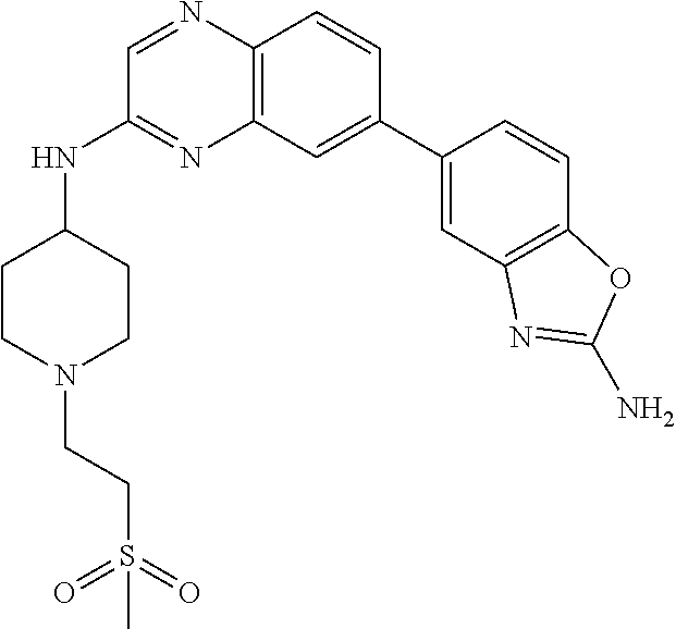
C1=C(C2=CC3=C(N=CC(NC4CCN(CCS(=O)(=O)C)CC4)=N3)C=C2)C=CC2=C1N=C(N)O2
